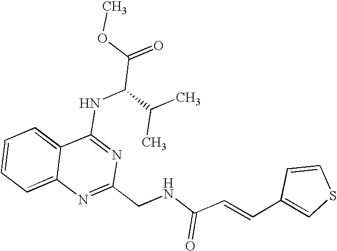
C12=CC=CC=C1N=C(CNC(C=CC1=CSC=C1)=O)N=C2NC(C(=O)OC)C(C)C
